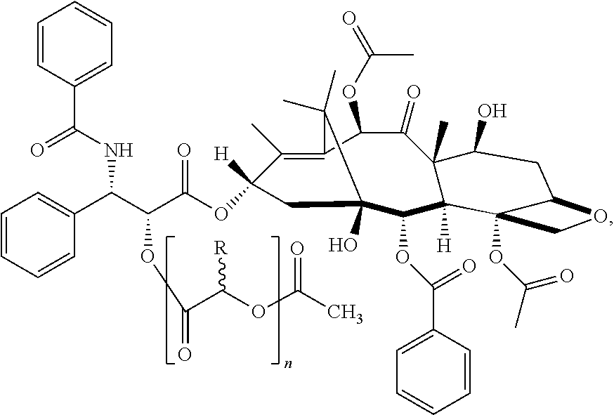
C1(OC(=O)C)C(=O)C2(C)C(O)CC3C(OC(C)=O)(C2([H])C(OC(C2=CC=CC=C2)=O)C2(O)CC(OC(C(C(C4=CC=CC=C4)NC(C4=CC=CC=C4)=O)OC(=O)C(OC(C)=O)[R])=O)([H])C(C)=C1C2(C)C)CO3
